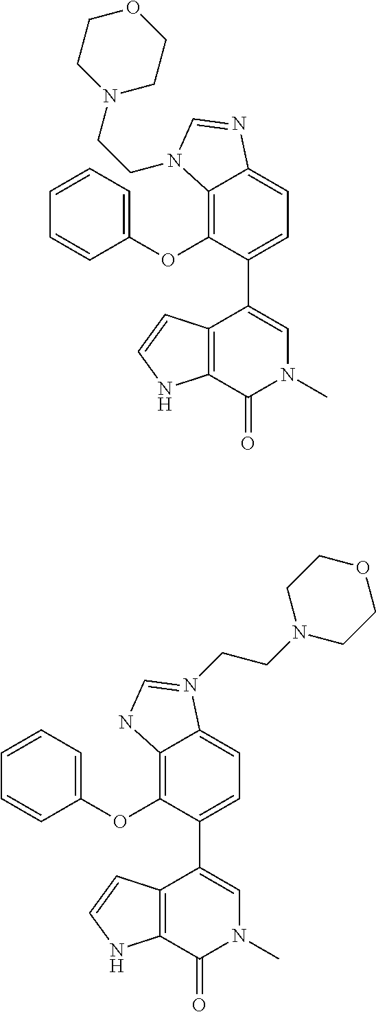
C12=C(OC3=CC=CC=C3)C(C3=CN(C)C(=O)C4=C3C=CN4)=CC=C1N=CN2CCN1CCOCC1.C12=C(OC3=CC=CC=C3)C(C3=CN(C)C(=O)C4=C3C=CN4)=CC=C1N(CCN1CCOCC1)=CN2
